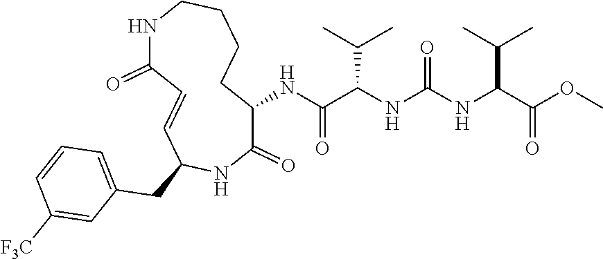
C1(NC(C(NC(NC(C(OC)=O)C(C)C)=O)C(C)C)=O)C(=O)NC(CC2=CC=CC([F3C])=C2)C=CC(=O)NCCCC1
